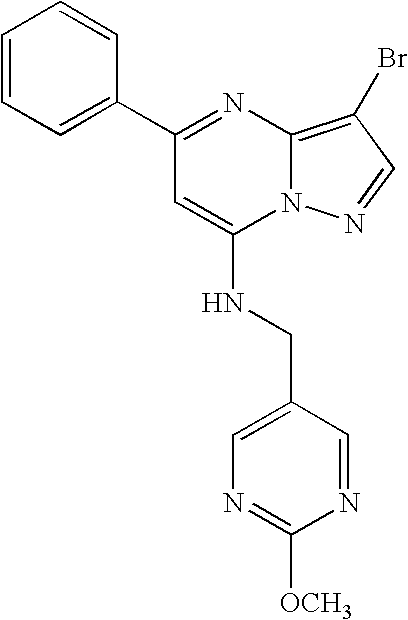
C1=CC=C(C2=NC3=C(Br)C=NN3C(NCC3=CN=C([OCH3])N=C3)=C2)C=C1
